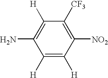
C1([H])=C([H])C([NO2])=C([CF3])C([H])=C1N
